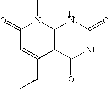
C12=C(C(=O)NC(=O)N1)C(CC)=CC(=O)N2C
